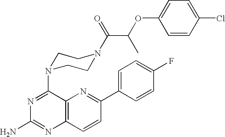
C12=C(C=CC(C3=CC=C(F)C=C3)=N1)N=C(N)N=C2N1CCN(C(=O)C(OC2=CC=C(Cl)C=C2)C)CC1
